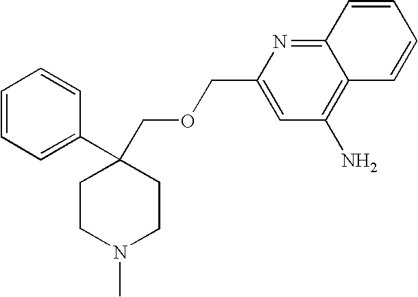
C1=CC=C(C2(COCC3=CC(N)=C4C(=N3)C=CC=C4)CCN(C)CC2)C=C1
